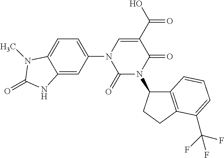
C1(=O)N(C2C3=C(CC2)C(C(F)(F)F)=CC=C3)C(=O)C(C(O)=O)=CN1C1=CC=C2C(=C1)NC(=O)N2C
